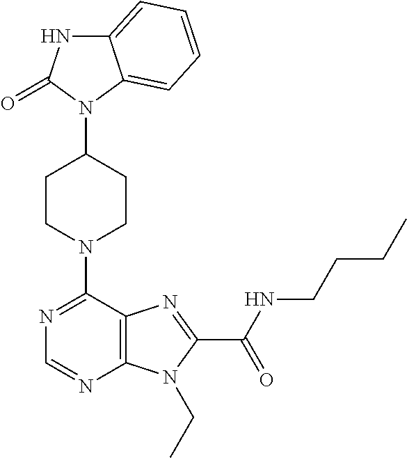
C12=CC=CC=C1N(C1CCN(C3=NC=NC4=C3N=C(C(=O)NCCCC)N4CC)CC1)C(=O)N2
